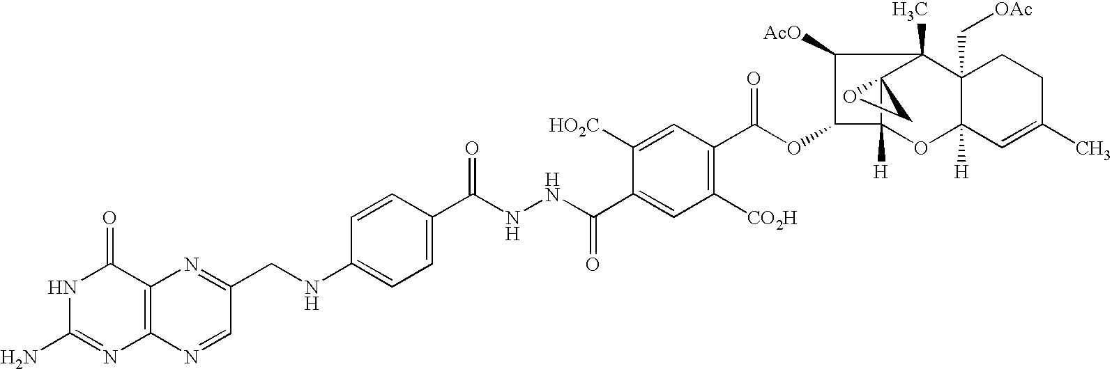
N1C(N)=NC2=C(C1=O)N=C(CNC1=CC=C(C(NNC(C3=CC([CO2H])=C(C(OC4C5([H])OC6([H])C(C[OAc])(C(C)(C57OC7)C4[AcO])CCC(C)=C6)=O)C=C3[HO2C])=O)=O)C=C1)C=N2
